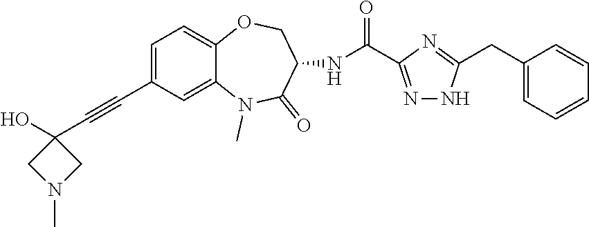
N1=C(C(=O)NC2COC3=CC=C(C#CC4(O)CN(C)C4)C=C3N(C)C2=O)N=C(CC2=CC=CC=C2)N1
